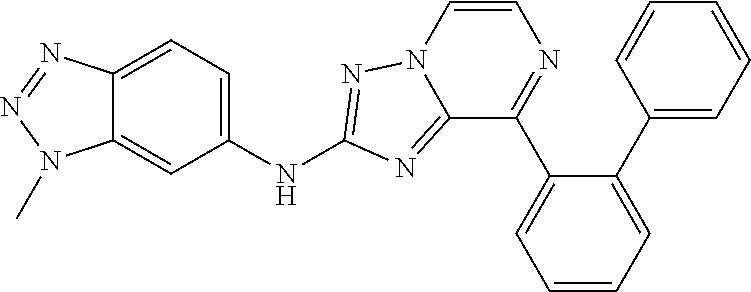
C12=NC(NC3=CC=C4C(=C3)N(C)N=N4)=NN1C=CN=C2C1=CC=CC=C1C1=CC=CC=C1
